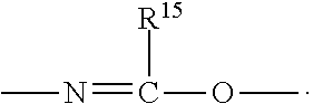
CN=C(OC)[R15]
